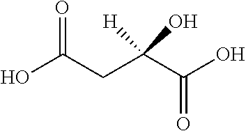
O=C(C(CC(O)=O)([H])O)O
